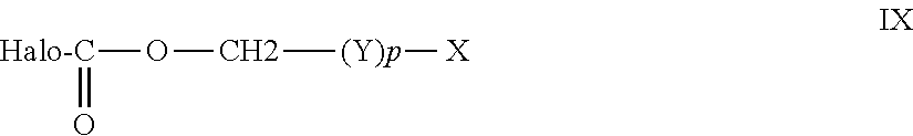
[Halo-C](OC[(Y)p]C)=O.[X]
